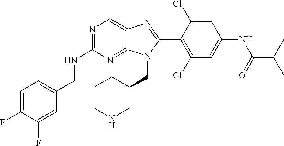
C1=C(F)C(F)=CC(CNC2=NC=C3C(=N2)N(CC2CCCNC2)C(C2=C(Cl)C=C(NC(=O)C(C)C)C=C2Cl)=N3)=C1
